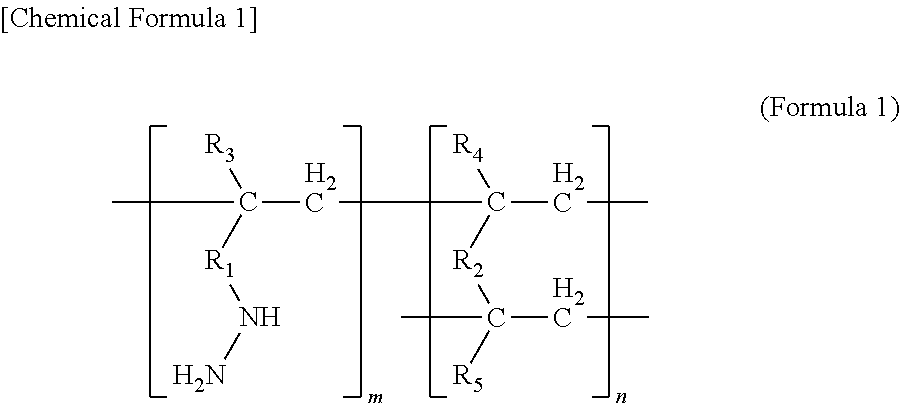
CC(CC(CC)([R4])[R2]C([R5])(C)CC)([R3])[R1]NN
